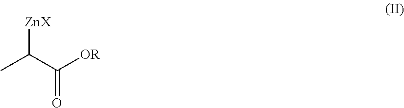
[ZnX]C(C)C(=O)[OR]
